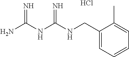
Cl.C(NC(NC(N)=N)=N)C1=CC=CC=C1C
